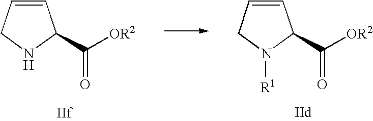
C1=CCN([R1])C1C([OR2])=O.C1=CCNC1C([OR2])=O
